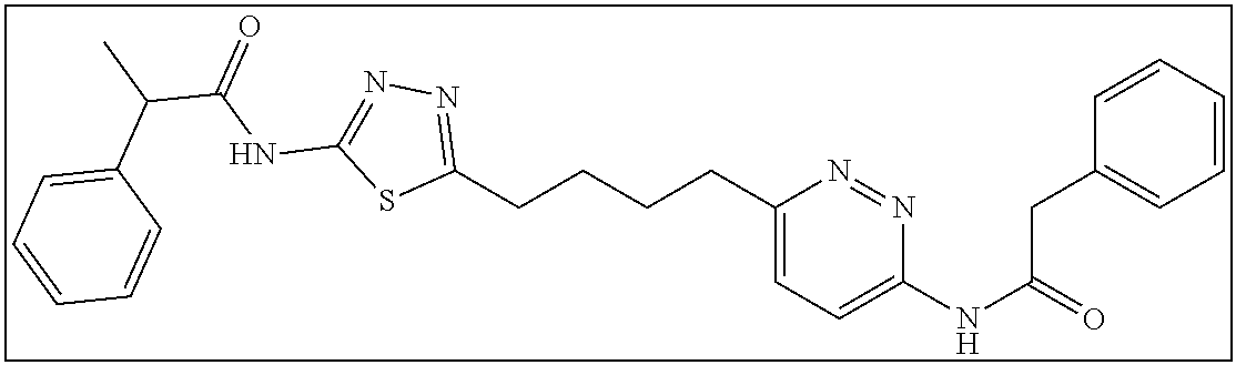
C1(CCCCC2=NN=C(NC(=O)C(C3=CC=CC=C3)C)S2)=CC=C(NC(=O)CC2=CC=CC=C2)N=N1
